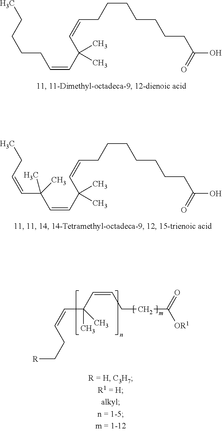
C(=CC(C=CCCCCCCCC(O)=O)(C)C)CCCCC.C(=CC(C=CCCCCCCCC(O)=O)(C)C)C(C=CCC)(C)C.C(C=CCCC([OR1])=O)(C=CCC[R])(C)C
